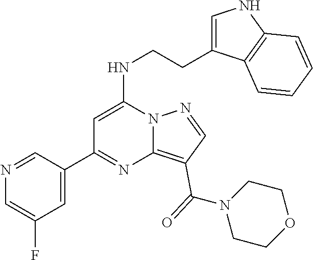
C1(C2=NC3=C(C(=O)N4CCOCC4)C=NN3C(NCCC3=CNC4=C3C=CC=C4)=C2)=CC(F)=CN=C1
